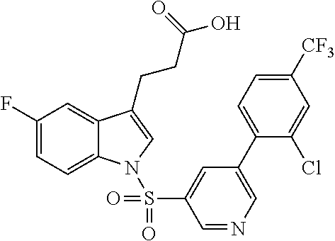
C1(F)=CC=C2C(=C1)C(CCC(=O)O)=CN2S(C1=CC(C2=CC=C([CF3])C=C2Cl)=CN=C1)(=O)=O
